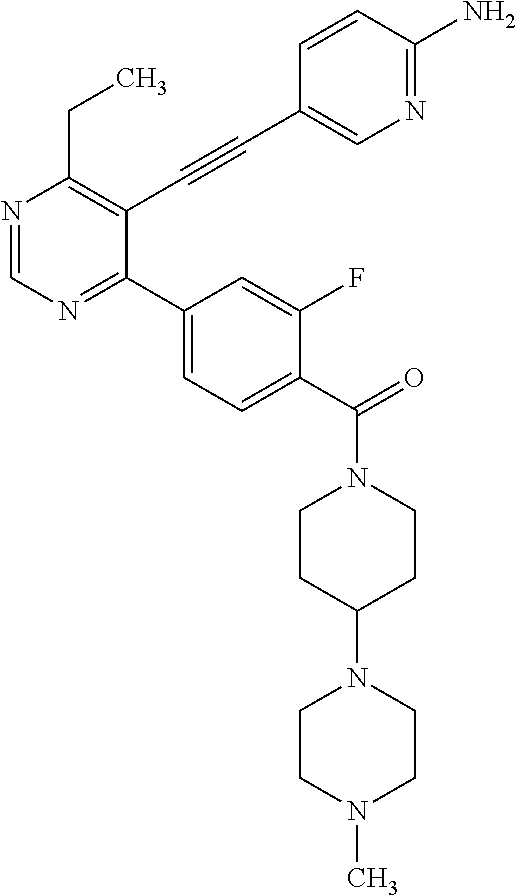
N1=CN=C(C2=CC=C(C(=O)N3CCC(N4CCN(C)CC4)CC3)C(F)=C2)C(C#CC2=CN=C(N)C=C2)=C1CC
